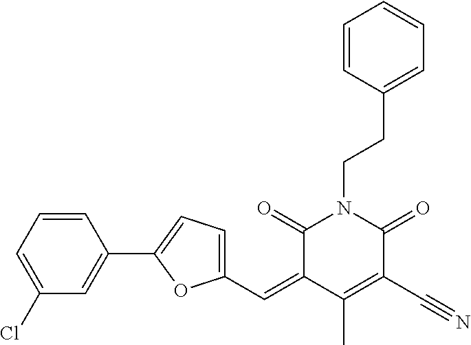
C1(Cl)=CC=CC(C2=CC=C(C=C3C(C)=C(C#N)C(=O)N(CCC4=CC=CC=C4)C3=O)O2)=C1
